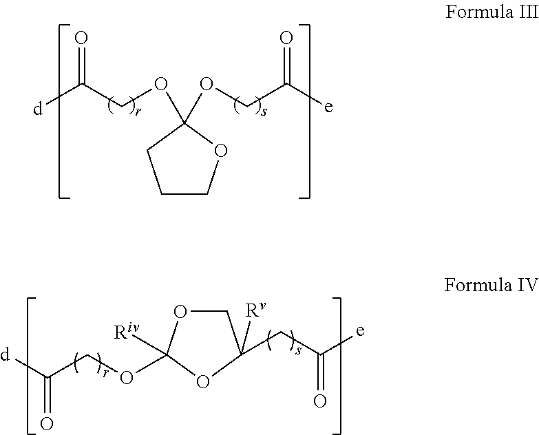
C1COC(OCC([e])=O)(OCC([d])=O)C1.O1CC(CC([e])=O)([Rv])OC1([Riv])OCC([d])=O
